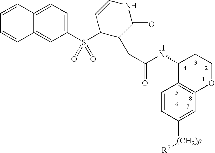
C1=C2C(=CC(S(C3C(CC(NC4C5=C(OCC4)C=C([(CH2)p][R7])C=C5)=O)C(=O)NC=C3)(=O)=O)=C1)C=CC=C2
